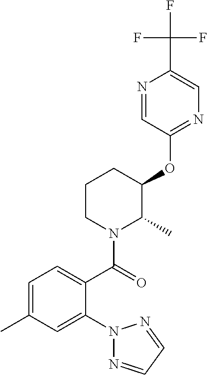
C1=C(C)C=C(N2N=CC=N2)C(C(=O)N2C(C)C(OC3=NC=C(C(F)(F)F)N=C3)CCC2)=C1
